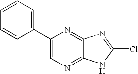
C1(C2=CC=CC=C2)=CN=C2C(=N1)N=C(Cl)N2
